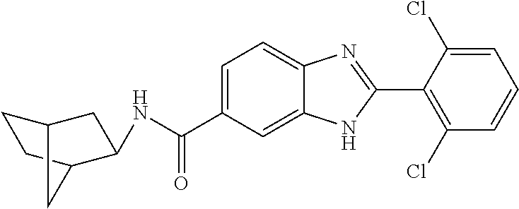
N(C(C1=CC=C2C(=C1)NC(C1=C(Cl)C=CC=C1Cl)=N2)=O)C1CC2CCC1C2
